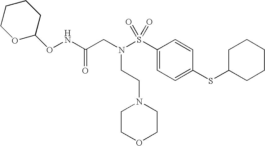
C1(S(N(CC(NOC2CCCCO2)=O)CCN2CCOCC2)(=O)=O)=CC=C(SC2CCCCC2)C=C1
